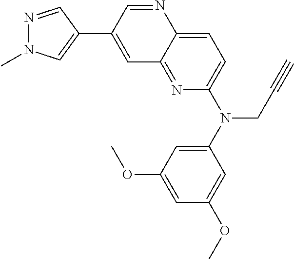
C1=C(C2=CN(C)N=C2)C=NC2=CC=C(N(C3=CC(OC)=CC(OC)=C3)CC#C)N=C12
